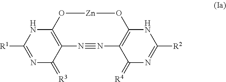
N1=C([R1])NC2=C(C1=[R3])N#NC1=C(O[Zn]O2)NC([R2])=NC1=[R4]
